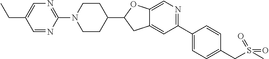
C12=CC(C3=CC=C(CS(C)(=O)=O)C=C3)=NC=C1OC(C1CCN(C3=NC=C(CC)C=N3)CC1)C2
